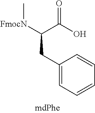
O=C(O)C([FmocN]C)CC1=CC=CC=C1
